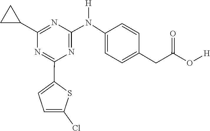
O([H])C(CC1=CC=C(N([H])C2=NC(C3=CC=C(Cl)S3)=NC(C3CC3)=N2)C=C1)=O
